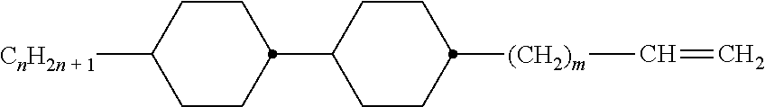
C1CC(C2CCC([(CH2)m]C=C)CC2)CCC1[CnH2n + 1]
